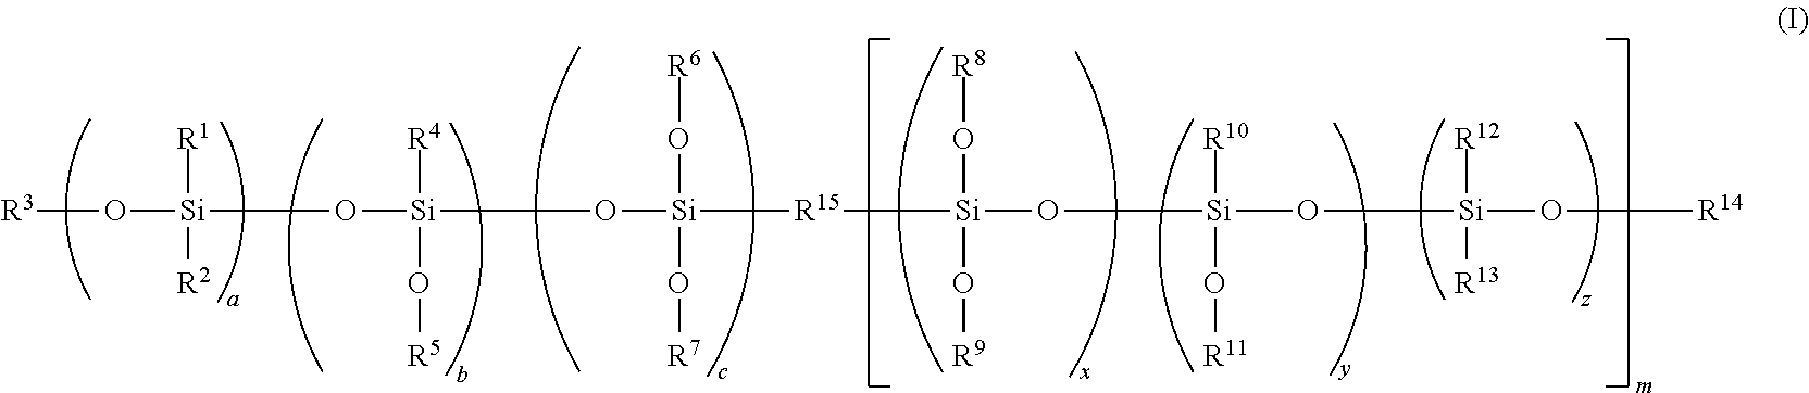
[R3]O[Si]([R1])([R2])O[Si](O[Si]([R15][Si](O[Si](O[Si]([R12])([R13])O[R14])([R10])O[R11])(O[R8])O[R9])(O[R6])O[R7])([R4])O[R5]
